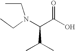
C(O)(=O)C(C(C)C)N(CC)CC
